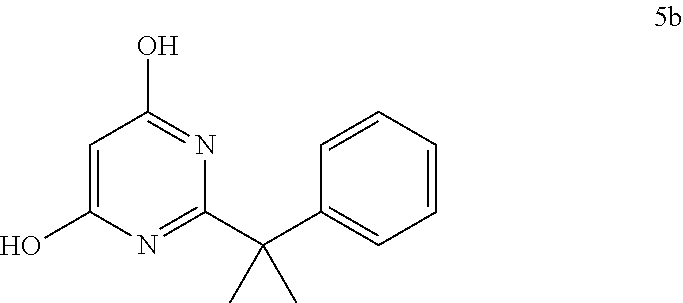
C1=C(O)N=C(C(C2=CC=CC=C2)(C)C)N=C1O
